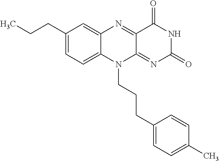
C1(CCC)=CC=C2C(=C1)N=C1C(=NC(=O)NC1=O)N2CCCC1=CC=C(C)C=C1
